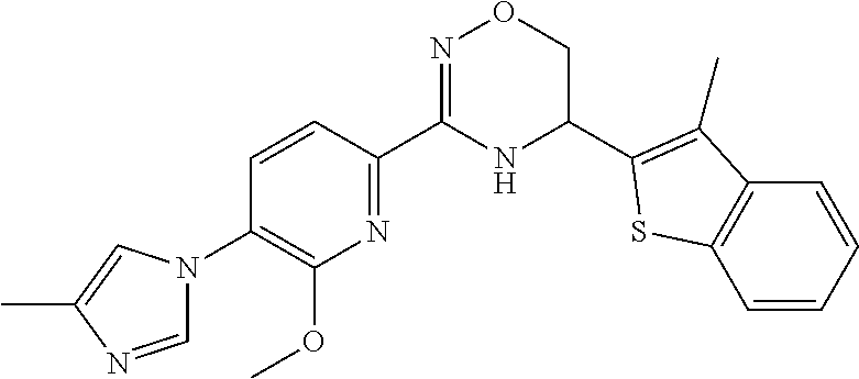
C1=CC(C2=NOCC(C3=C(C)C4=C(C=CC=C4)S3)N2)=NC(OC)=C1N1C=NC(C)=C1
